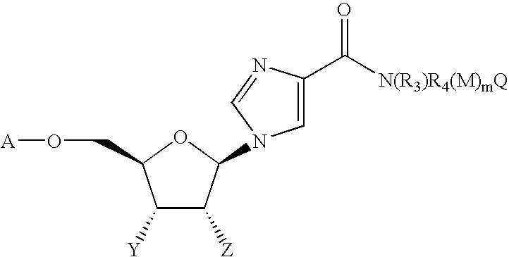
C1([Y])C([Z])C(N2C=C(C([N(R3)R4(M)mQ])=O)N=C2)OC1CO[A]
